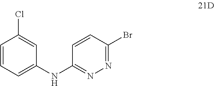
C1=CC=C(NC2=NN=C(Br)C=C2)C=C1Cl
